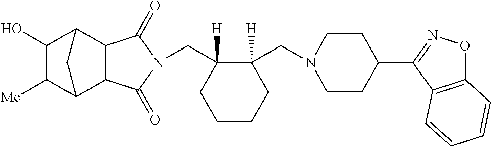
C(C1([H])CCCCC1(CN1CCC(C2=NOC3=C2C=CC=C3)CC1)[H])N1C(=O)C2C3C([Me])C(O)C(C2C1=O)C3
